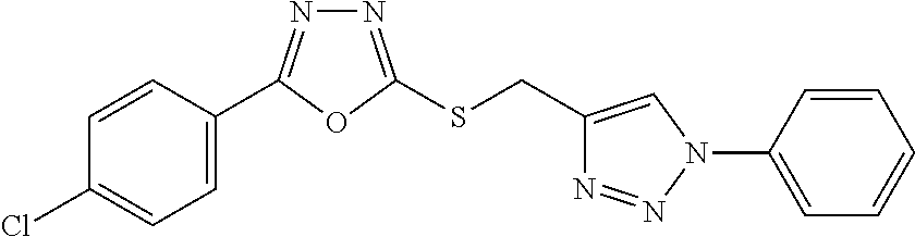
C1=C(C2=NN=C(SCC3=CN(C4=CC=CC=C4)N=N3)O2)C=CC(Cl)=C1
